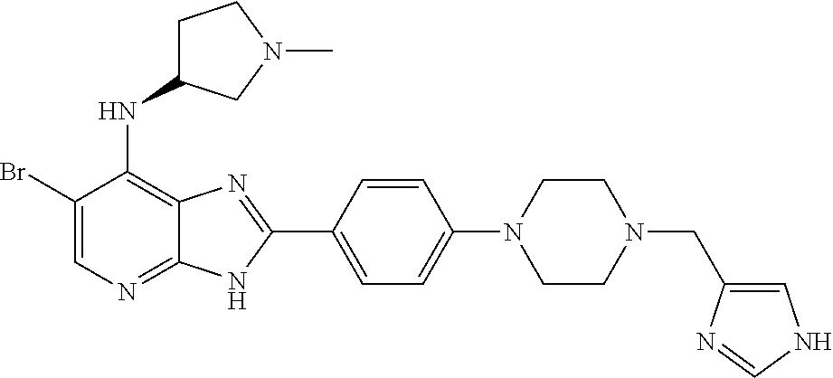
C1(Br)=CN=C2C(=C1NC1CCN(C)C1)N=C(C1=CC=C(N3CCN(CC4=CNC=N4)CC3)C=C1)N2
